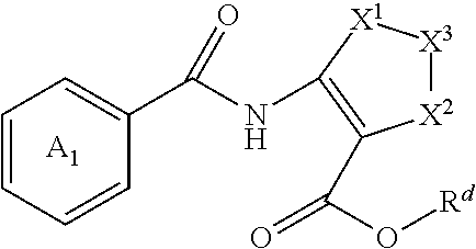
C1=CC=CC(C(NC2=C(C(=O)O[Rd])[X2][X3][X1]2)=O)=C1.[A1]
